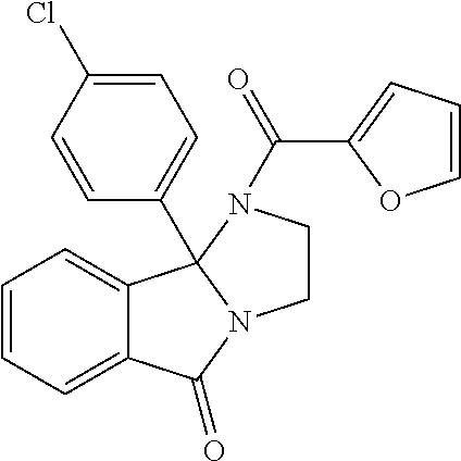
C12=CC=CC=C1C1(C3=CC=C(Cl)C=C3)N(C2=O)CCN1C(C1=CC=CO1)=O
